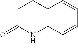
C1CC(=O)NC2=C1C=CC=C2C
